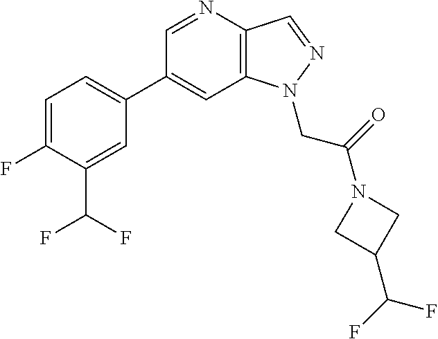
C1(C2=CC=C(F)C(C(F)F)=C2)=CC2=C(C=NN2CC(=O)N2CC(C(F)F)C2)N=C1
